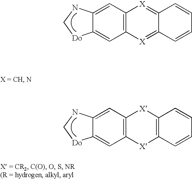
C12=CC3=C(C=C1NC[Do]2)[X]=C1C(=[X]3)C=CC=C1.C12=CC3=C(C=C1NC[Do]2)[X]C1=C([X]3)C=CC=C1
